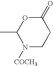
CC1N([COCH3])CCC(=O)O1
